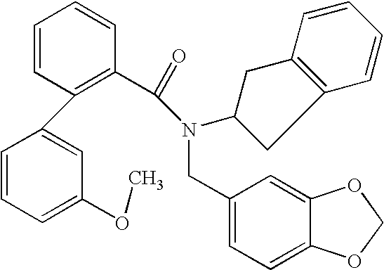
C1=C(OC)C=C(C2=C(C(N(CC3=CC=C4C(=C3)OCO4)C3CC4=C(C3)C=CC=C4)=O)C=CC=C2)C=C1
